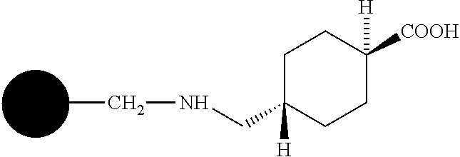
N(CC1([H])CCC([H])([COOH])CC1)CC
